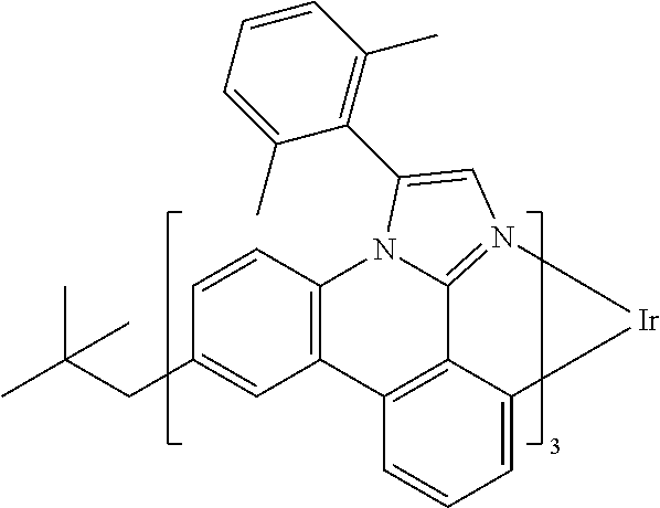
C1=CC2=C(C=C1CC(C)(C)C)C1=C3C4=N(C=C(C5=C(C)C=CC=C5C)N24)[Ir]C3=CC=C1
